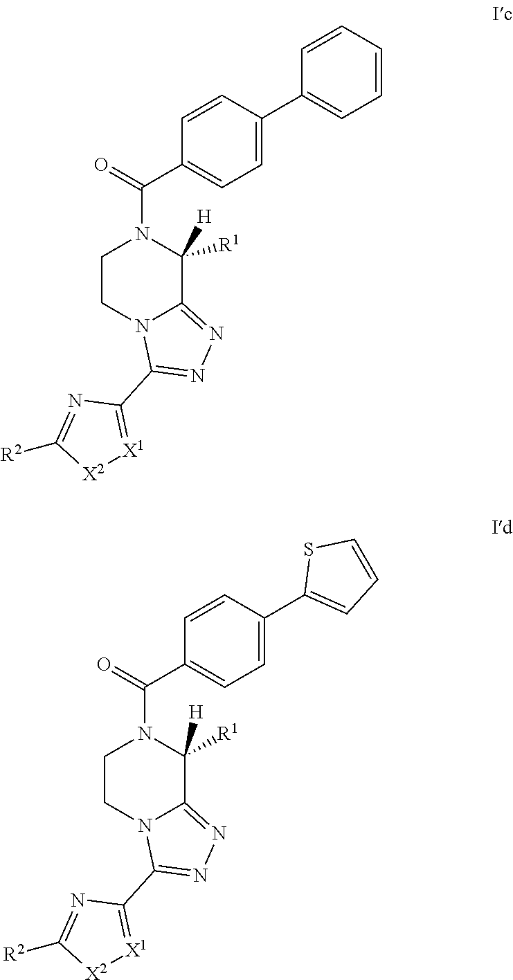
C1CN2C(=NN=C2C2=[X1][X2]C([R2])=N2)C([H])([R1])N1C(=O)C1=CC=C(C2=CC=CC=C2)C=C1.C1CN2C(=NN=C2C2=[X1][X2]C([R2])=N2)C([R1])([H])N1C(=O)C1=CC=C(C2=CC=CS2)C=C1
